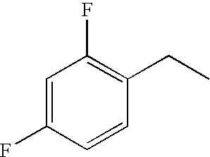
C1=C(F)C=CC(CC)=C1F
